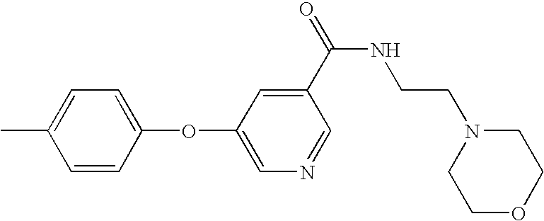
CC1=CC=C(OC2=CN=CC(C(=O)NCCN3CCOCC3)=C2)C=C1
